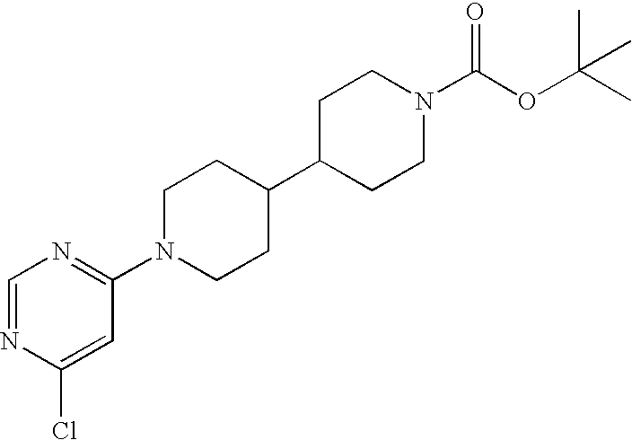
C1=NC(Cl)=CC(N2CCC(C3CCN(C(OC(C)(C)C)=O)CC3)CC2)=N1
